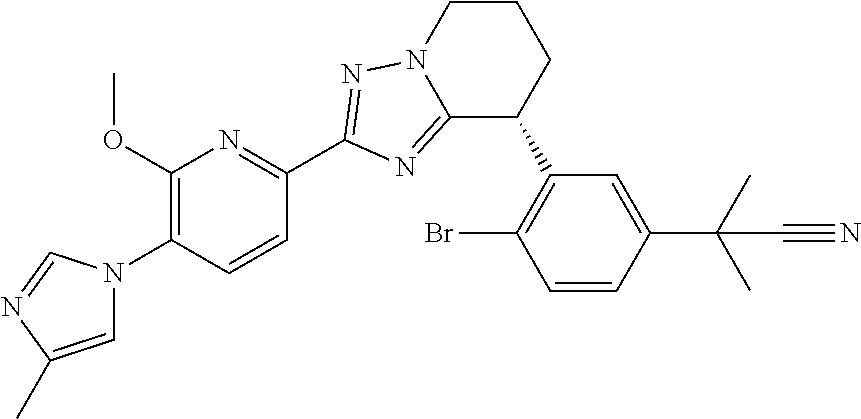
C1(OC)=C(N2C=C(C)N=C2)C=CC(C2=NN3C(=N2)C(C2=C(Br)C=CC(C(C)(C)C#N)=C2)CCC3)=N1
